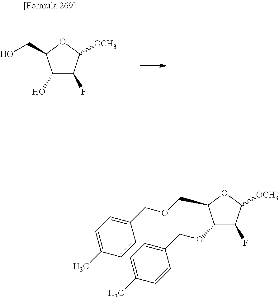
C1(O)C(F)C([OCH3])OC1CO.C1=C(C)C=CC(COCC2OC([OCH3])C(F)C2OCC2=CC=C(C)C=C2)=C1
